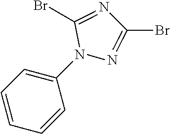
C1=CC=CC(N2N=C(Br)N=C2Br)=C1
